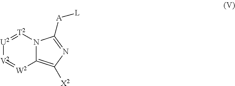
[U2]1=[T2]N2C(=C([X2])N=C2[A][L])[W2]=[V2]1
